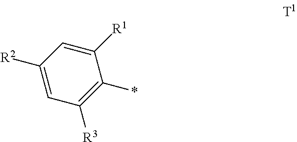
C1=C([R2])C=C([R1])C(*)=C1[R3]
